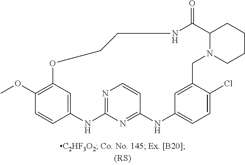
C12=NC(=NC=C1)NC1=CC(=C(OC)C=C1)OCCNC(=O)C1N(CC3=CC(=CC=C3Cl)N2)CCCC1
